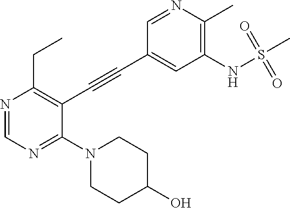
N1=CN=C(N2CCC(O)CC2)C(C#CC2=CC(NS(C)(=O)=O)=C(C)N=C2)=C1CC
